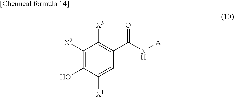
C1([X2])=C(O)C([X1])=CC(C(N[A])=O)=C1[X3]
